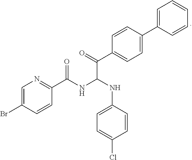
C1=C(Br)C=CC(C(NC(C(C2=CC=C(C3=CC=CC=C3)C=C2)=O)NC2=CC=C(Cl)C=C2)=O)=N1
